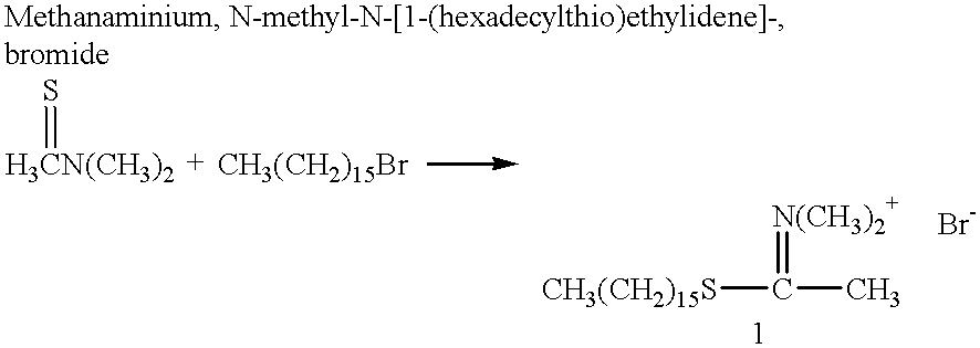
[H3CN(CH3)2]=S.[CH3(CH2)15Br].[CH3(CH2)15S]C(C)=[N(CH3)2+].[Br-]
